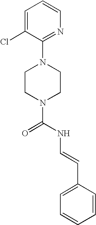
C1(N2CCN(C(NC=CC3=CC=CC=C3)=O)CC2)=NC=CC=C1Cl
